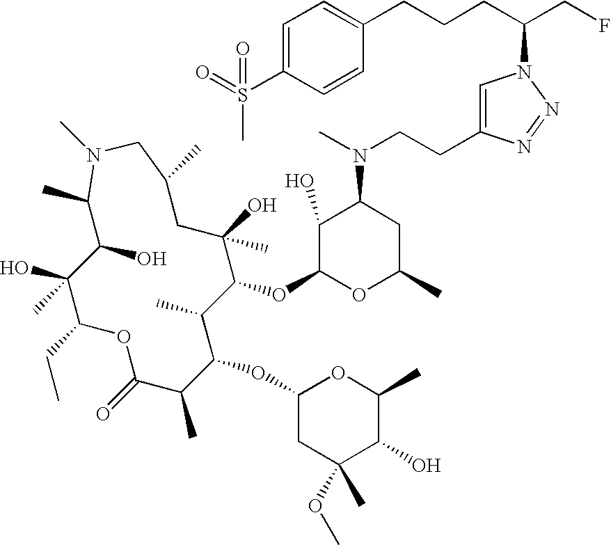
O1C(=O)C(C)C(OC2CC(OC)(C)C(O)C(C)O2)C(C)C(OC2C(O)C(N(CCC3=CN(C(CCCC4=CC=C(S(=O)(C)=O)C=C4)CF)N=N3)C)CC(C)O2)C(O)(C)CC(C)CN(C)C(C)C(O)C(O)(C)C1CC
